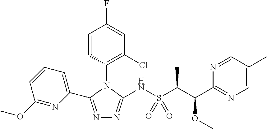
N1=C(C2=CC=CC(OC)=N2)N(C2=C(Cl)C=C(F)C=C2)C(NS(C(C)C(OC)C2=NC=C(C)C=N2)(=O)=O)=N1
